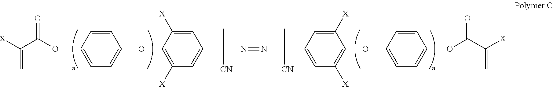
C1=CC(OC(C([x])=C)=O)=CC=C1OC1=C([X])C=C(C(N=NC(C2=CC([X])=C(OC3=CC=C(OC(=O)C(=C)[x])C=C3)C([X])=C2)(C)[CN])(C)[CN])C=C1[X]
